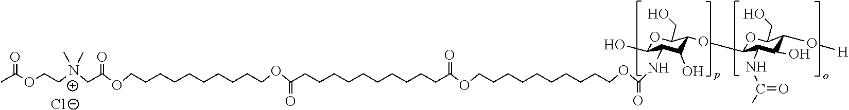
CC(OCC[N+](CC(OCCCCCCCCCCOC(CCCCCCCCCCC(OCCCCCCCCCCOC(=O)NC1C(O)OC(CO)C(OC2OC(CO)C(O[H])C(O)C2NC(C)=O)C1O)=O)=O)=O)(C)C)=O.[Cl-]
